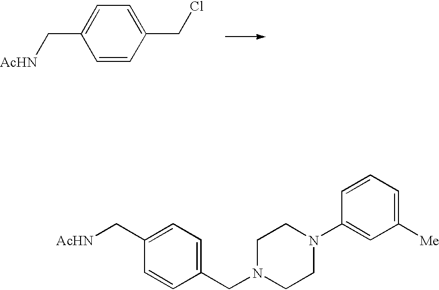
C1=C(C[AcHN])C=CC(CCl)=C1.C1=C(C[AcHN])C=CC(CN2CCN(C3=CC([Me])=CC=C3)CC2)=C1
